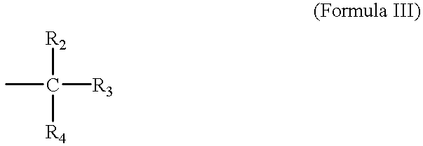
CC([R3])([R2])[R4]
